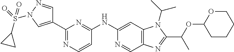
C1(NC2=NC(C3=CN(S(=O)(C4CC4)=O)N=C3)=NC=C2)=CC2=C(C=N1)N=C(C(C)OC1CCCCO1)N2C(C)C
